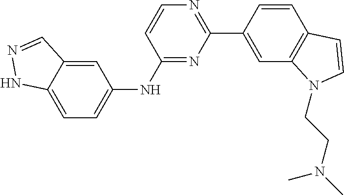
C1(C2=CC3=C(C=C2)C=CN3CCN(C)C)=NC=CC(NC2=CC=C3C(=C2)C=NN3)=N1
